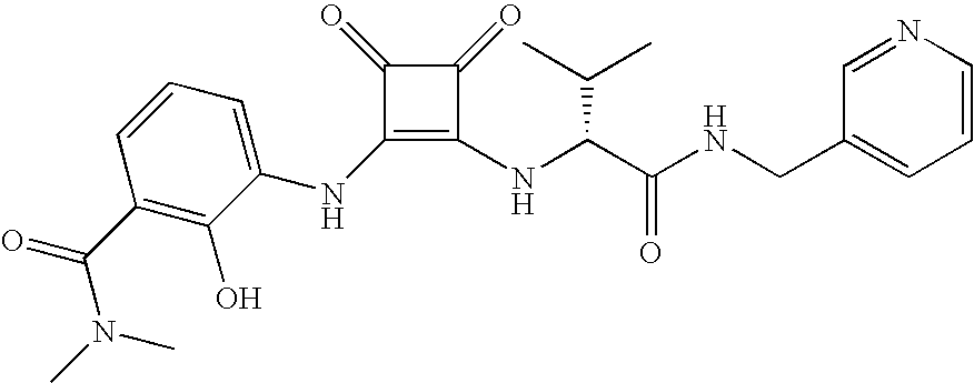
C1(NC(C(NCC2=CC=CN=C2)=O)C(C)C)=C(NC2=CC=CC(C(=O)N(C)C)=C2O)C(=O)C1=O
